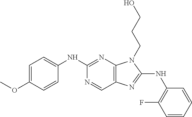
C1(NC2=CC=C(OC)C=C2)=NC2=C(C=N1)N=C(NC1=C(F)C=CC=C1)N2CCCO
